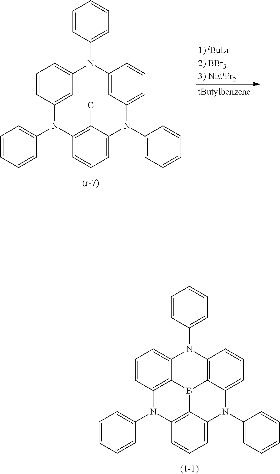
C1=C2C3=C(C=C1)N(C1=CC=CC=C1)C1=C4B3C3=C(C=CC=C3N2C2=CC=CC=C2)N(C2=CC=CC=C2)C4=CC=C1.C1=C2C(Cl)=C(C=C1)N(C1=CC=CC=C1)C1=CC(=CC=C1)N(C1=CC=CC=C1)C1=CC(=CC=C1)N2C1=CC=CC=C1
